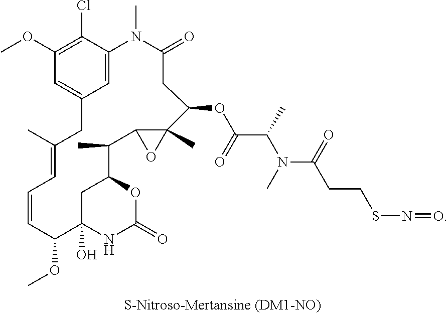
C1(OC)=C(Cl)C2=CC(=C1)CC(C)=CC=CC(OC)C1(O)NC(=O)OC(C1)C(C)C1C(C)(C(OC(=O)C(N(C(CCSN=O)=O)C)C)CC(=O)N2C)O1
